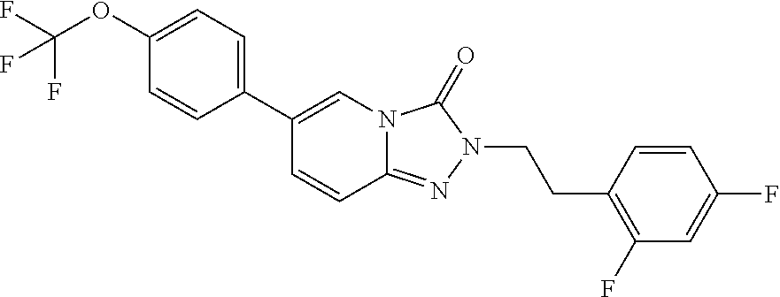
C1=CC2=NN(CCC3=C(F)C=C(F)C=C3)C(=O)N2C=C1C1=CC=C(OC(F)(F)F)C=C1
